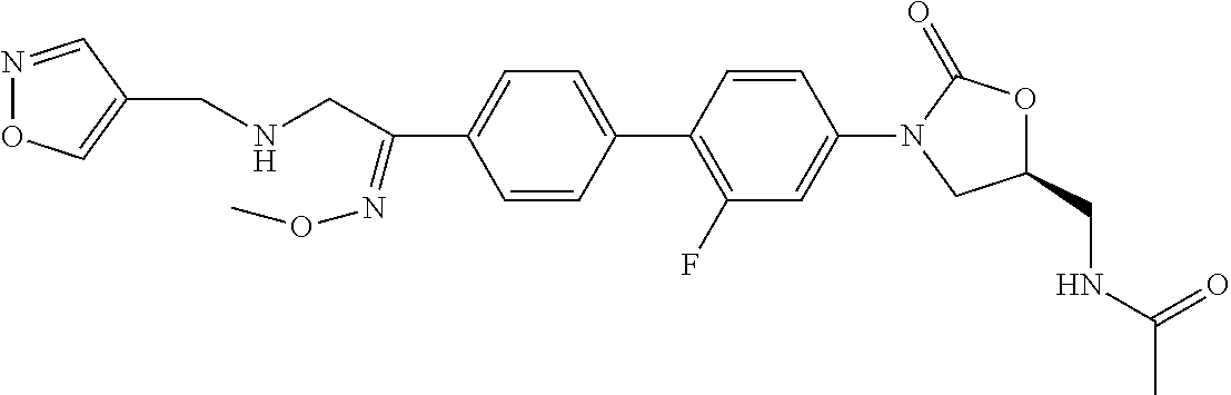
C1=C(C2=C(F)C=C(N3CC(CNC(C)=O)OC3=O)C=C2)C=CC(C(=NOC)CNCC2=CON=C2)=C1
